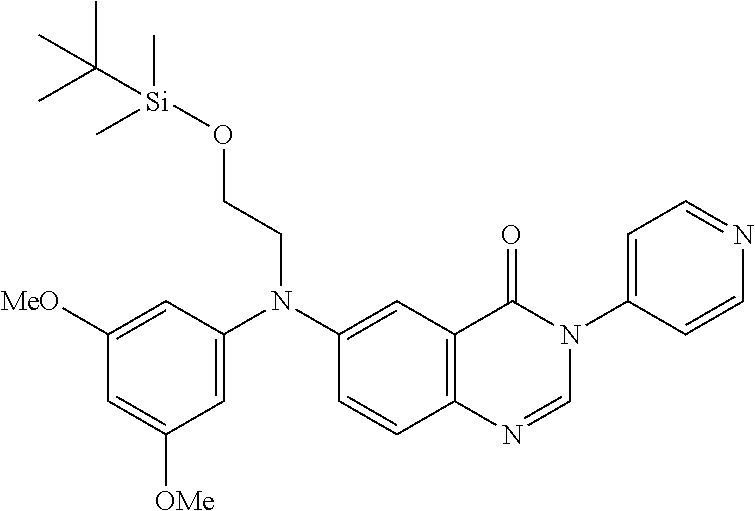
C1=C(N(C2=CC3=C(C=C2)N=CN(C2=CC=NC=C2)C3=O)CCO[Si](C(C)(C)C)(C)C)C=C([MeO])C=C1[OMe]
